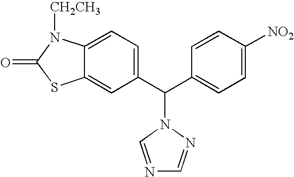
C12=CC(C(C3=CC=C([NO2])C=C3)N3N=CN=C3)=CC=C1N([CH2CH3])C(=O)S2
